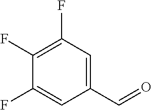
C1(C=O)=CC(F)=C(F)C(F)=C1
